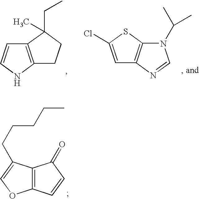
C12=C(NC=C1)CCC2(CC)C.C12=C(N=CN1C(C)C)C=C(Cl)S2.C12=C(C(CCCCC)=CO1)C(=O)C=C2
